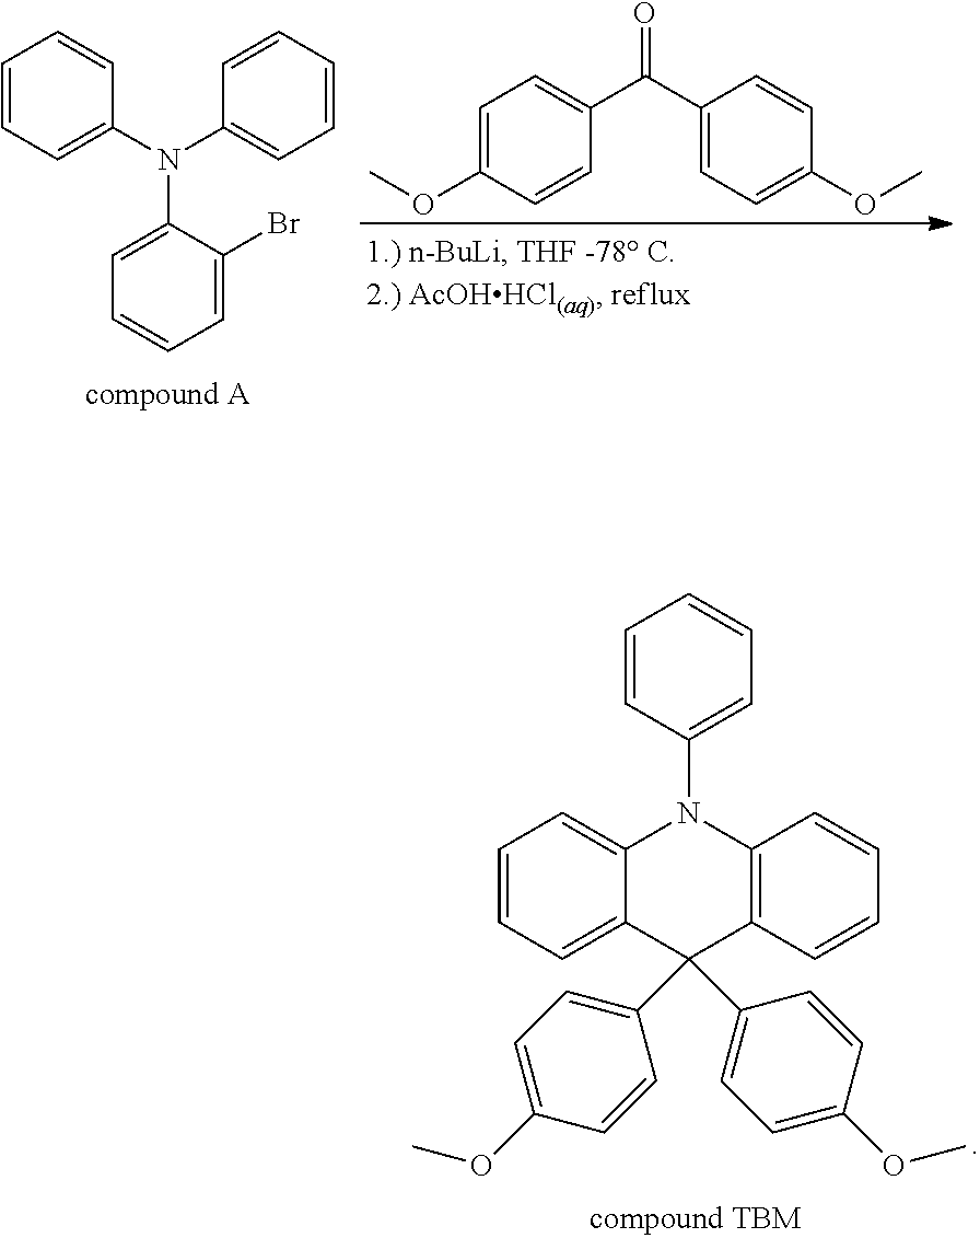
C1=CC=C2C(=C1)N(C1=CC=CC=C1)C1=C(C2(C2=CC=C(OC)C=C2)C2=CC=C(OC)C=C2)C=CC=C1.C1=CC=C(N(C2=CC=CC=C2)C2=CC=CC=C2Br)C=C1.C1=C(OC)C=CC(C(C2=CC=C(OC)C=C2)=O)=C1
